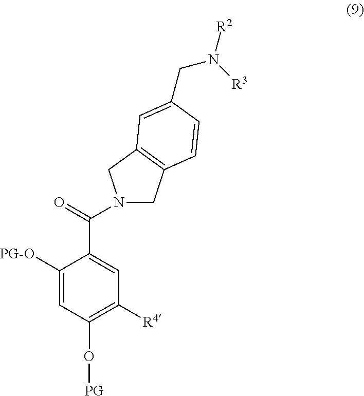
C1([PG-O])=CC(O[PG])=C([R4])C=C1C(=O)N1CC2=C(C1)C=C(CN([R3])[R2])C=C2
